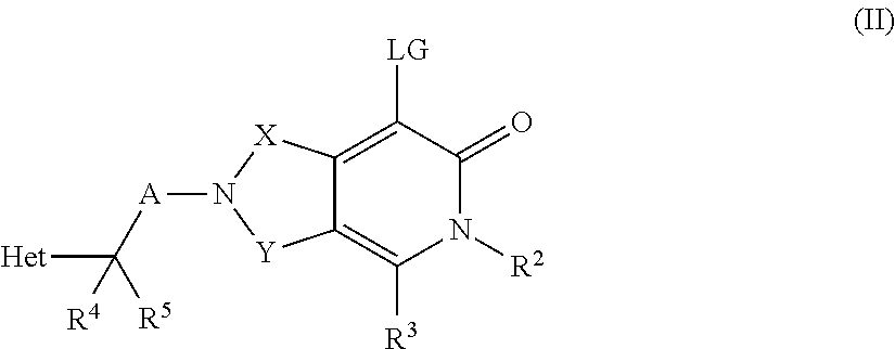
C12=C([R3])N([R2])C(=O)C([LG])=C1[X]N([A]C([Het])([R5])[R4])[Y]2
